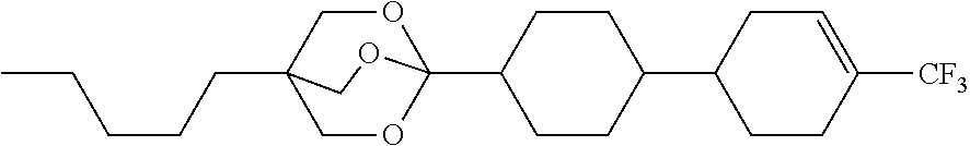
C1(C23OCC(CCCCC)(CO2)CO3)CCC(C2CC=C([CF3])CC2)CC1
